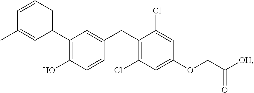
C1=CC=C(C2=C(O)C=CC(CC3=C(Cl)C=C(OCC([OH])=O)C=C3Cl)=C2)C=C1C
